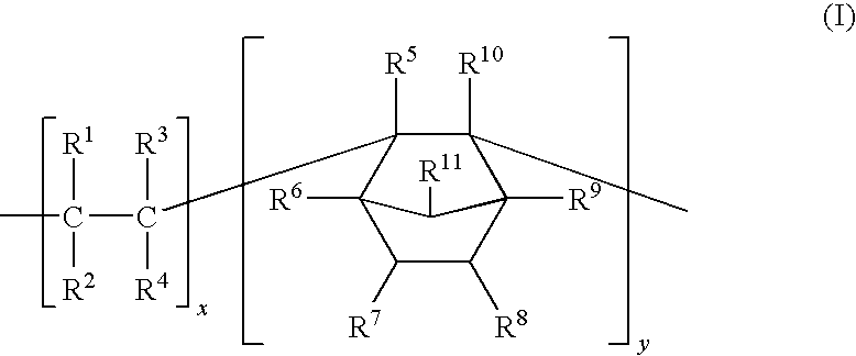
CC(C([R3])([R4])C1([R5])C2([R6])C([R7])C([R8])C([R9])(C1([R10])C)C2[R11])([R1])[R2]
